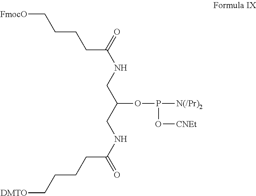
O=C(NCC(CNC(=O)CCCC[DMTO])OP([N(/Pr)2])O[CNEt])CCCC[FmocO]
